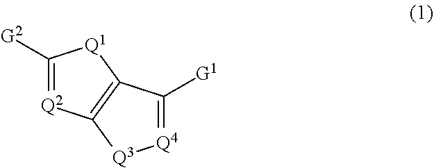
C1([G2])=[Q2]C2=C([Q1]1)C([G1])=[Q4][Q3]2
